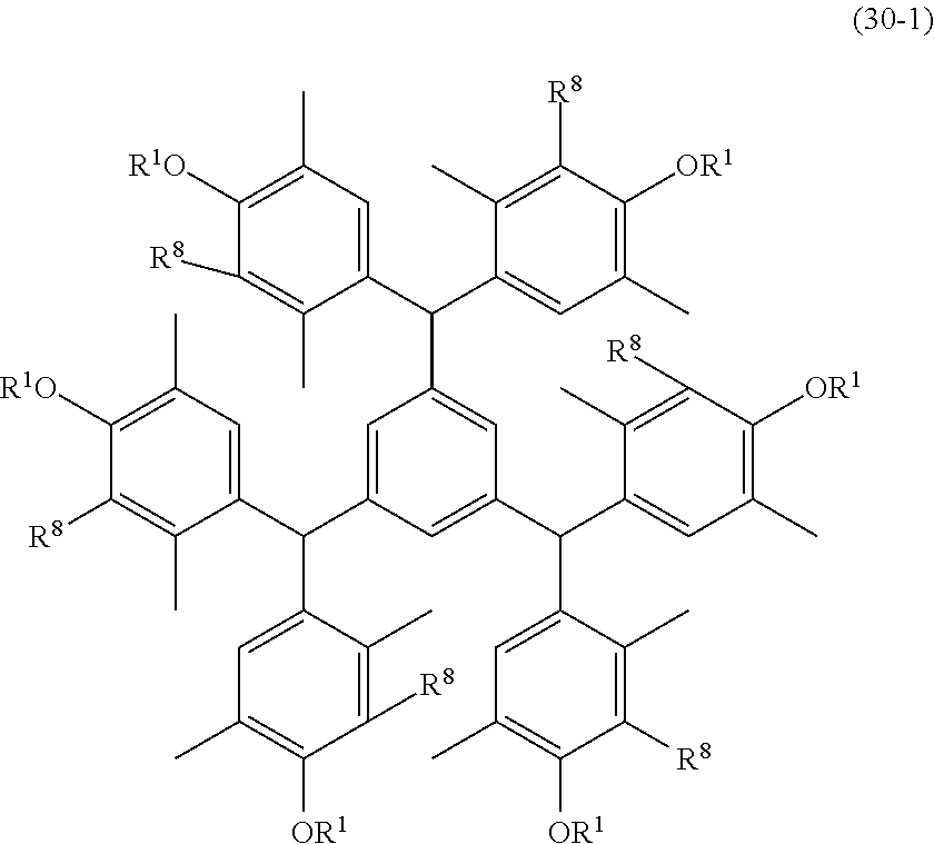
C1=C(C(C2=CC(C)=C([R1O])C([R8])=C2C)C2=CC(C)=C([OR1])C([R8])=C2C)C=C(C(C2=CC(C)=C([OR1])C([R8])=C2C)C2=CC(C)=C([OR1])C([R8])=C2C)C=C1C(C1=CC(C)=C([R1O])C([R8])=C1C)C1=CC(C)=C([OR1])C([R8])=C1C
